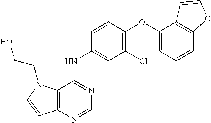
C12=C(N=CN=C1NC1=CC(Cl)=C(OC3=CC=CC4=C3C=CO4)C=C1)C=CN2CCO
